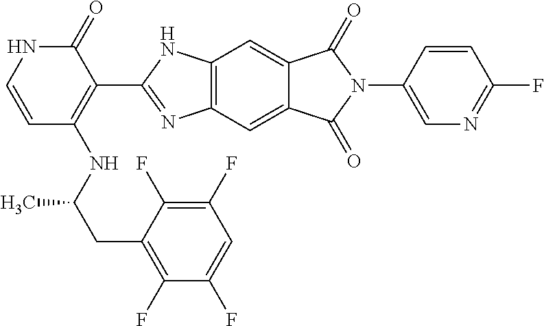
C(C(NC1=C(C2=NC3=C(C=C4C(=C3)C(=O)N(C3=CN=C(F)C=C3)C4=O)N2)C(=O)NC=C1)C)C1=C(F)C(F)=CC(F)=C1F
